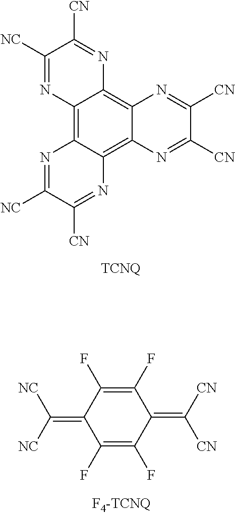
C12=C3C(=C4C(=C1N=C([CN])C([NC])=N2)N=C([CN])C([CN])=N4)N=C([CN])C([NC])=N3.C1(=C([NC])[NC])C(F)=C(F)C(=C([CN])[CN])C(F)=C1F
